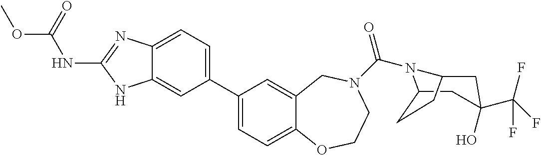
C12=CC=C(C3=CC=C4C(=C3)CN(C(N3C5CC(O)(C(F)(F)F)CC3CC5)=O)CCO4)C=C1NC(NC(OC)=O)=N2
